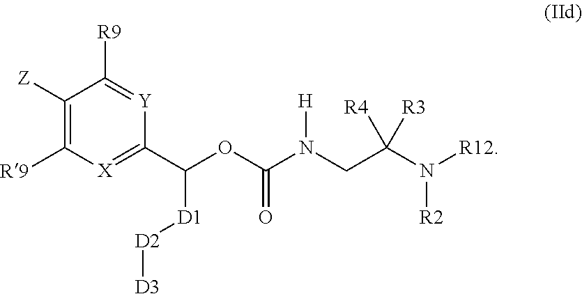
C1([Z])=C([R9])[X]=C(C(OC(N(CC(N([R12])[R2])([R4])[R3])[H])=O)[D1][D2][D3])[Y]=C1[R9]
